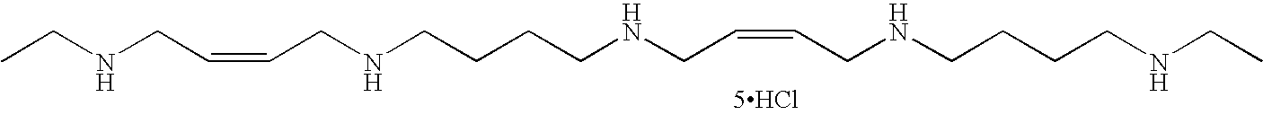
CCNCC=CCNCCCCNCC=CCNCCCCNCC.[5HCl]
